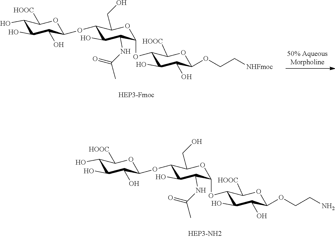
C1(O)C(O)C(OC2C(O)C(NC(=O)C)C(OC3C(O)C(O)C(OCC[NHFmoc])OC3[HOOC])OC2CO)OC([HOOC])C1O.C1(O)C(O)C(OC2C(O)C(NC(=O)C)C(OC3C(O)C(O)C(OCCN)OC3[HOOC])OC2CO)OC([HOOC])C1O
